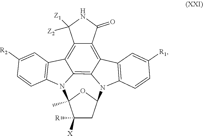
C12=C3C4=C5C(=C1C1=C(N2C2(C)C([R])([X])CC(N3C3=C4C=C([R1])C=C3)O2)C=CC([R2])=C1)C([Z1])([Z2])NC5=O
